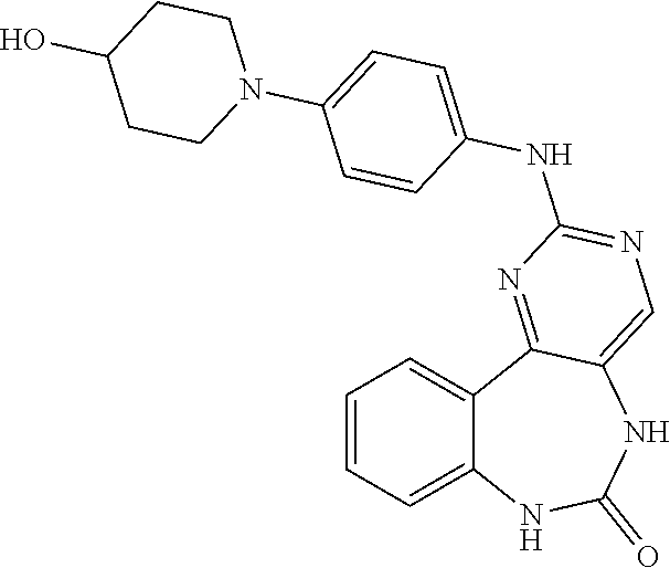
C1=CC=C2C(=C1)C1=NC(NC3=CC=C(N4CCC(O)CC4)C=C3)=NC=C1NC(=O)N2
